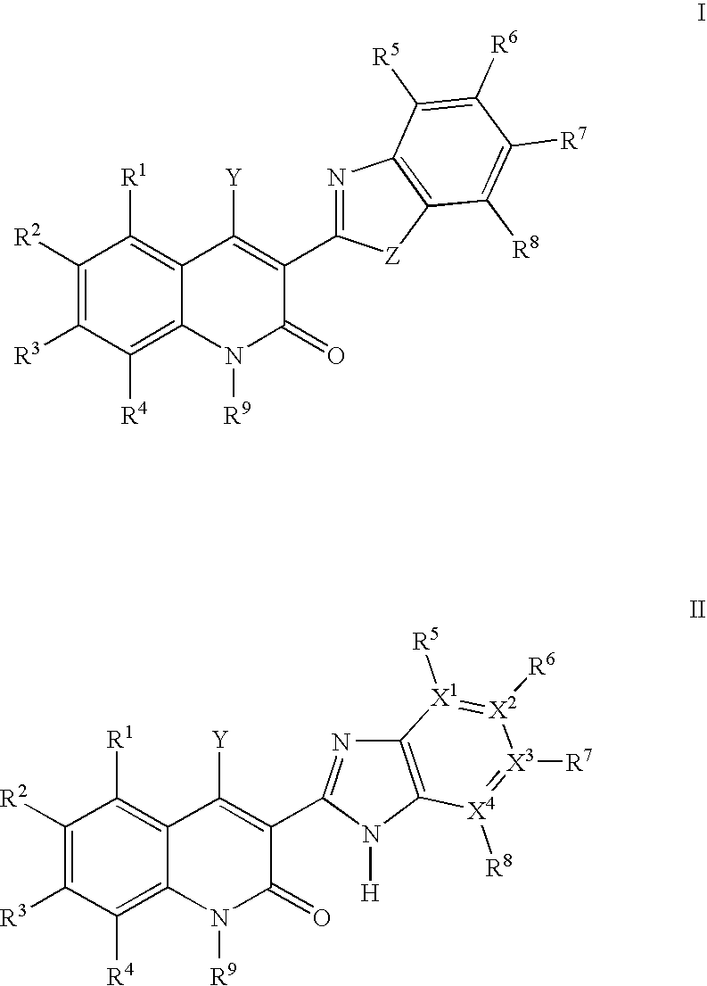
C1([R2])=C([R3])C([R4])=C2C(=C1[R1])C([Y])=C(C1=NC3=C([Z]1)C([R8])=C([R7])C([R6])=C3[R5])C(=O)N2[R9].C1([R2])=C([R3])C([R4])=C2C(=C1[R1])C([Y])=C(C1=NC3=C(N1[H])[X4]([R8])=[X3]([R7])[X2]([R6])=[X1]3[R5])C(=O)N2[R9]
